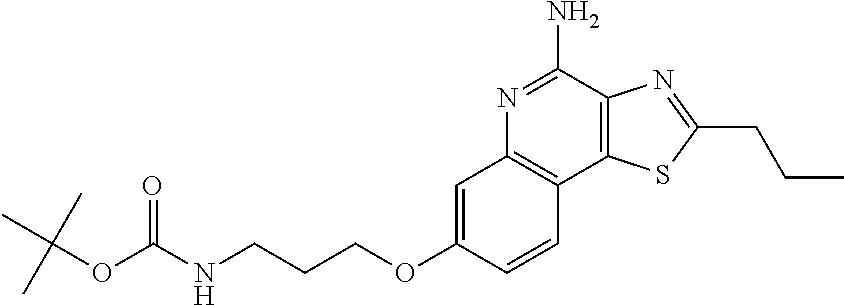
C12=C(C(N)=NC3=C1C=CC(OCCCNC(=O)OC(C)(C)C)=C3)N=C(CCC)S2
